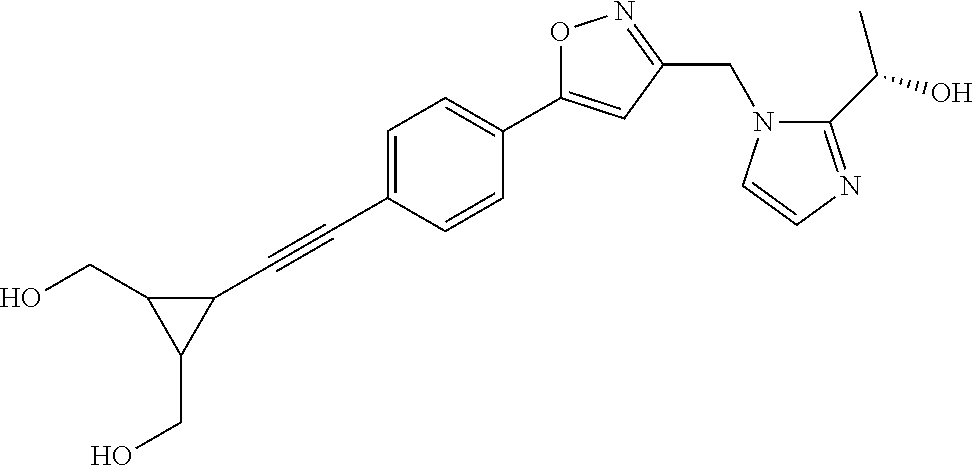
C1=C(C#CC2C(CO)C2CO)C=CC(C2=CC(CN3C(C(O)C)=NC=C3)=NO2)=C1
